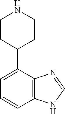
C1CC(C2=CC=CC3=C2N=CN3)CCN1
